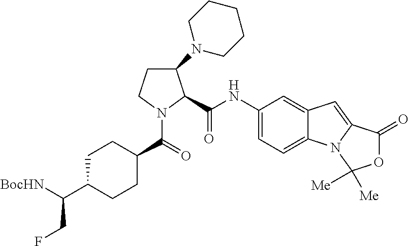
C1(N2CCCCC2)CCN(C(=O)C2CCC(C([BocHN])CF)CC2)C1C(NC1=CC=C2C(=C1)C=C1N2C([Me])([Me])OC1=O)=O
